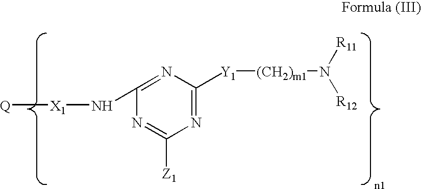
N1=C(N[X1][Q])N=C([Z1])N=C1[Y1][(CH2)m1]N([R12])[R11]
